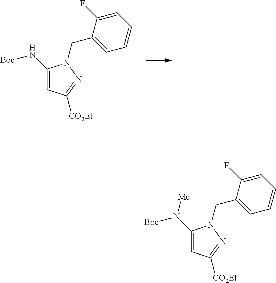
N(C1=CC([CO2Et])=NN1CC1=CC=CC=C1F)([Boc])[Me].N(C1=CC([CO2Et])=NN1CC1=CC=CC=C1F)[Boc]
